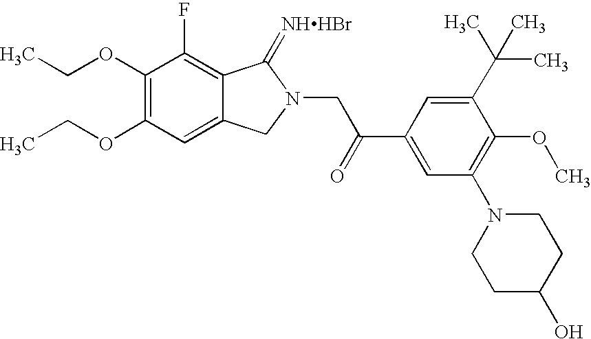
C1=C2C(=C(F)C(OCC)=C1OCC)C(=[NHHBr])N(CC(C1=CC(N3CCC(O)CC3)=C(OC)C(C(C)(C)C)=C1)=O)C2
